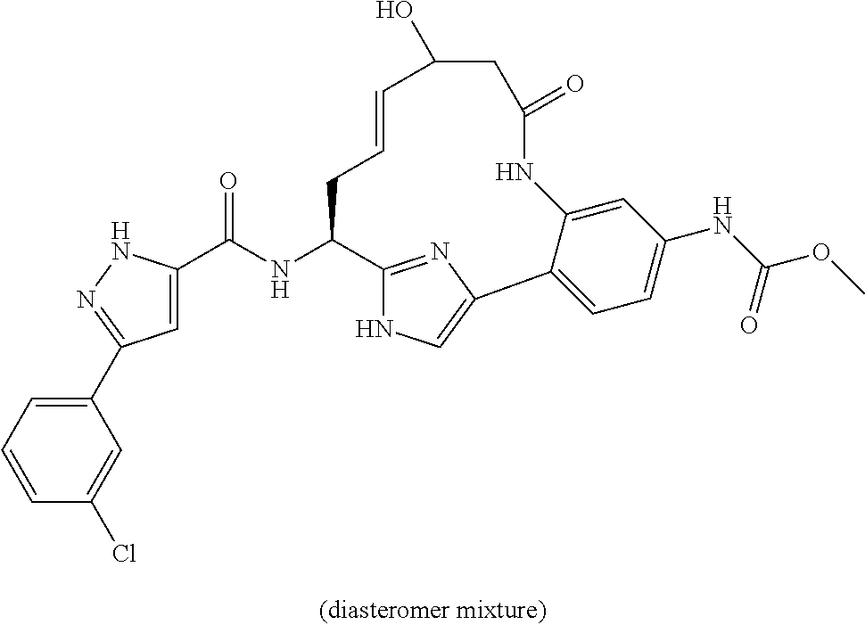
C1(C(NC2C3=NC(=CN3)C3=CC=C(NC(OC)=O)C=C3NC(=O)CC(O)C=CC2)=O)=CC(C2=CC=CC(Cl)=C2)=NN1
